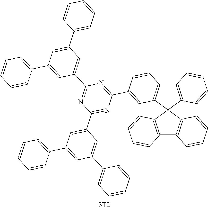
C12=C(C=C(C3=NC(C4=CC(C5=CC=CC=C5)=CC(C5=CC=CC=C5)=C4)=NC(C4=CC(C5=CC=CC=C5)=CC(C5=CC=CC=C5)=C4)=N3)C=C1)C1(C3=C2C=CC=C3)C2=C(C3=C1C=CC=C3)C=CC=C2.[ST2]
